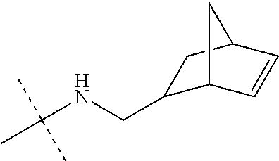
C(NCC1C2C=CC(C1)C2)(C)(C)C
